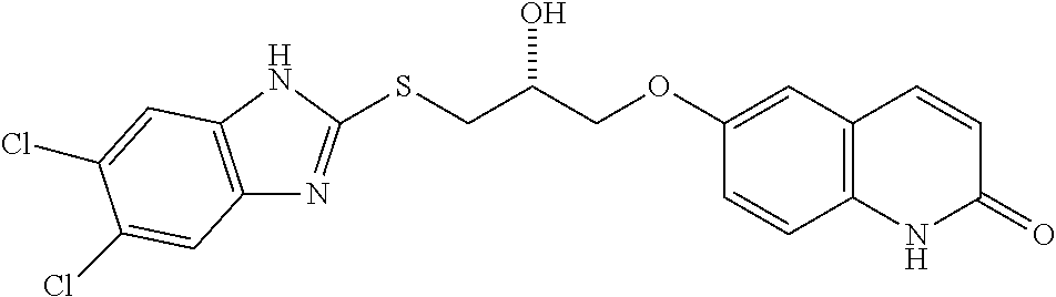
C12=C(C=C(OCC(CSC3=NC4=C(N3)C=C(Cl)C(Cl)=C4)O)C=C1)C=CC(=O)N2
